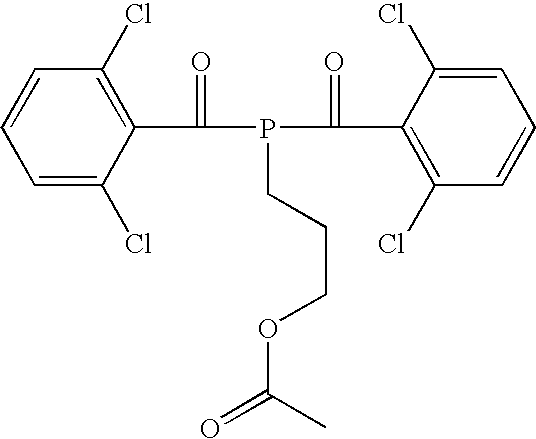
C1=C(Cl)C(C(P(C(C2=C(Cl)C=CC=C2Cl)=O)CCCOC(=O)C)=O)=C(Cl)C=C1
